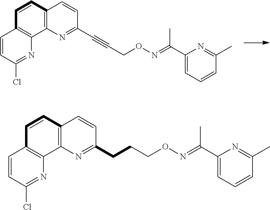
C(ON=C(C1=CC=CC(C)=N1)C)C#CC1=NC2=C(C=C1)C=CC1=C2N=C(Cl)C=C1.C(ON=C(C1=CC=CC(C)=N1)C)CCC1=NC2=C(C=C1)C=CC1=C2N=C(Cl)C=C1
